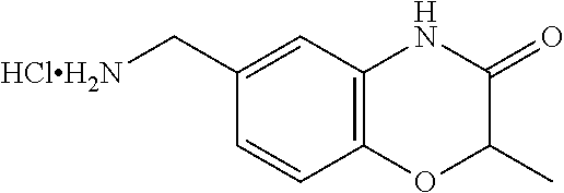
C12=C(C=C(C[HClH2N])C=C1)NC(=O)C(C)O2
